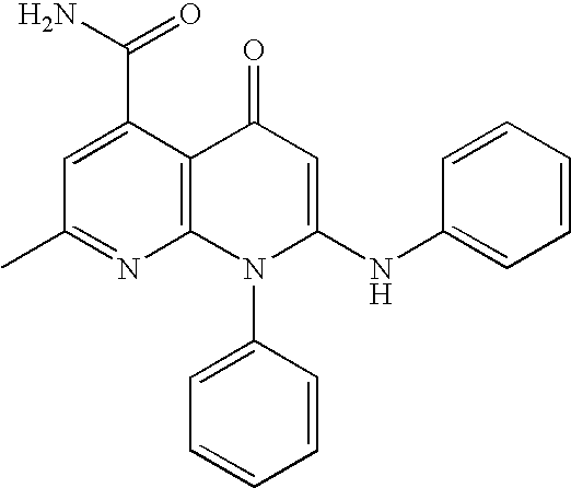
C1(C)=NC2=C(C(C(N)=O)=C1)C(=O)C=C(NC1=CC=CC=C1)N2C1=CC=CC=C1
